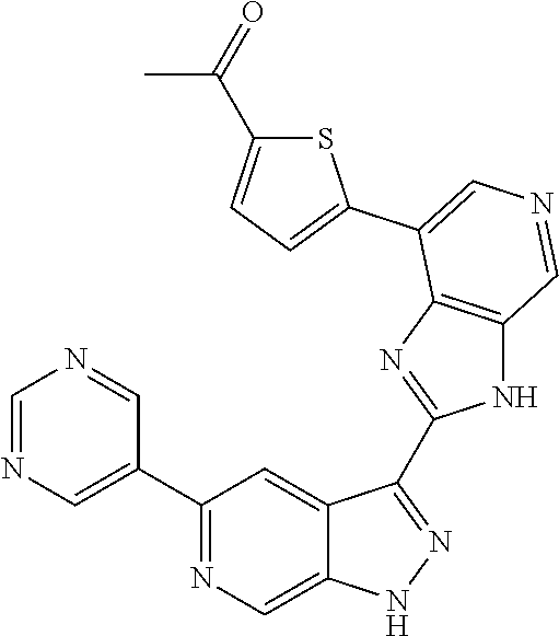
C1(C2=CN=CN=C2)=NC=C2C(=C1)C(C1=NC3=C(N1)C=NC=C3C1=CC=C(C(C)=O)S1)=NN2
